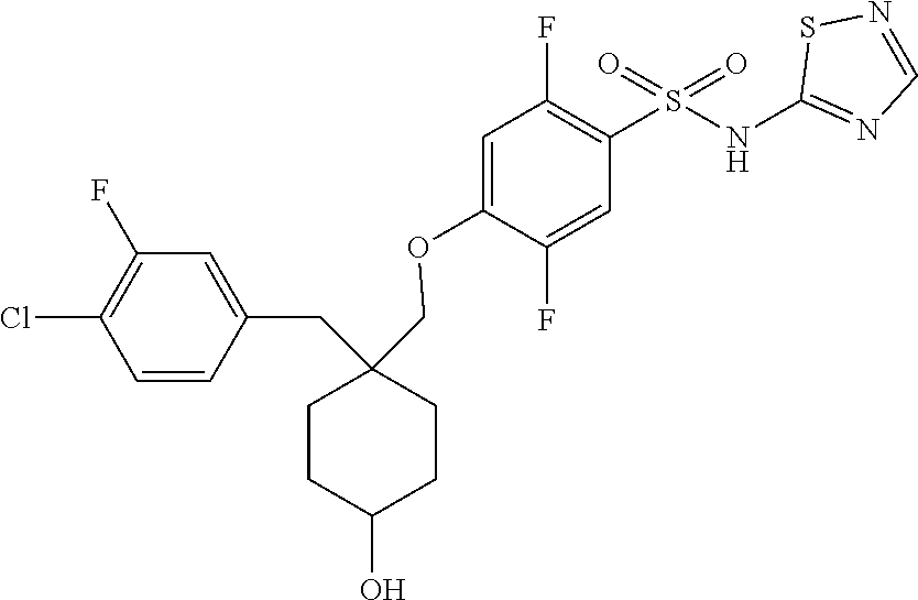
C1=CC(CC2(COC3=CC(F)=C(S(NC4=NC=NS4)(=O)=O)C=C3F)CCC(O)CC2)=CC(F)=C1Cl
